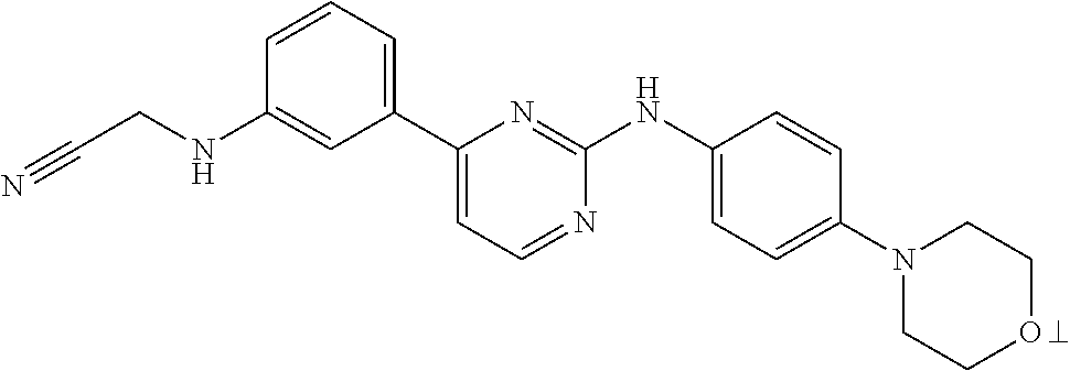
C1(C2=CC=NC(NC3=CC=C(N4CCOCC4)C=C3)=N2)=CC=CC(NCC#N)=C1
